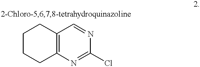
C1CCC2=C(C1)C=NC(Cl)=N2
